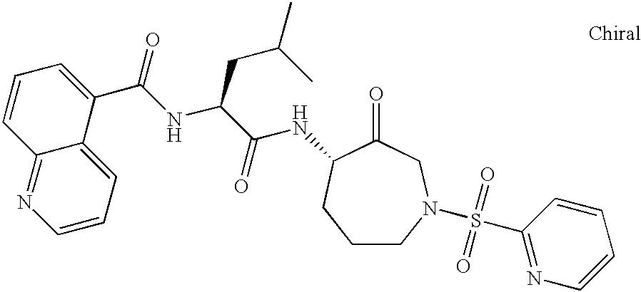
C12=NC=CC=C1C(C(NC(C(NC1C(=O)CN(S(C3=NC=CC=C3)(=O)=O)CCC1)=O)CC(C)C)=O)=CC=C2
